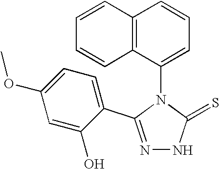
N1=C(C2=CC=C(OC)C=C2O)N(C2=CC=CC3=C2C=CC=C3)C(=S)N1
